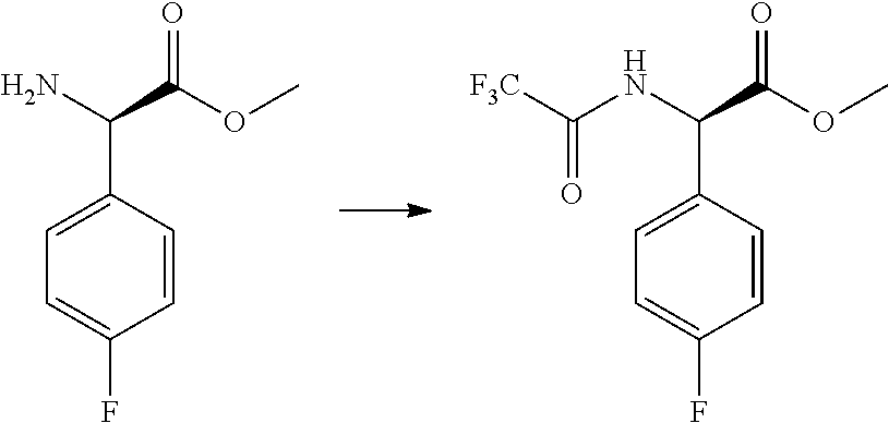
C1=C(F)C=CC(C(NC([F3C])=O)C(OC)=O)=C1.C1=C(F)C=CC(C(N)C(OC)=O)=C1
